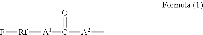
F[Rf][A1]C([A2]C)=O
